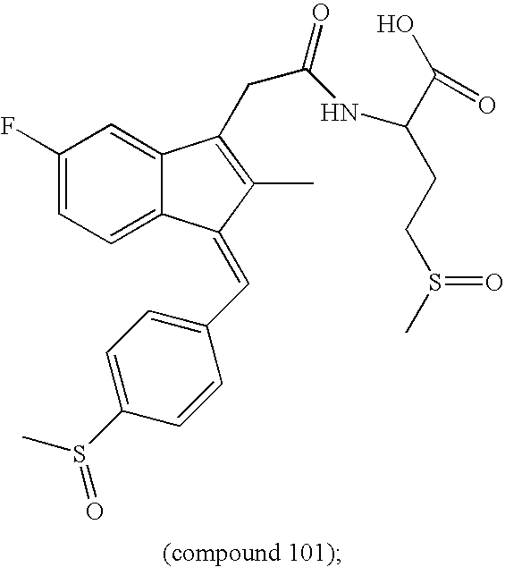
C1(F)=CC=C2C(=C1)C(CC(=O)NC(C(=O)O)CCS(=O)C)=C(C)C2=CC1=CC=C(S(C)=O)C=C1
